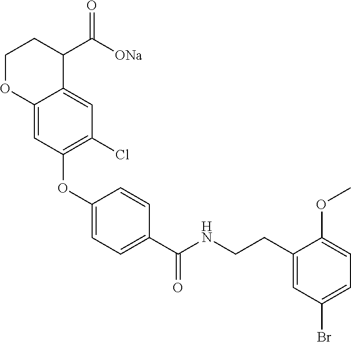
C1(OC2=C(Cl)C=C3C(=C2)OCCC3C([ONa])=O)=CC=C(C(NCCC2=CC(Br)=CC=C2OC)=O)C=C1
